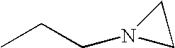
C(N1CC1)CC
